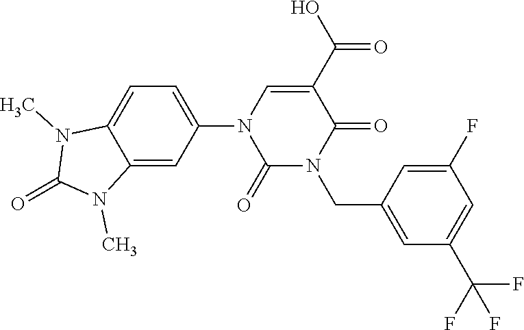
C1=C(N2C(=O)N(CC3=CC(C(F)(F)F)=CC(F)=C3)C(=O)C(C(O)=O)=C2)C=C2C(=C1)N(C)C(=O)N2C
